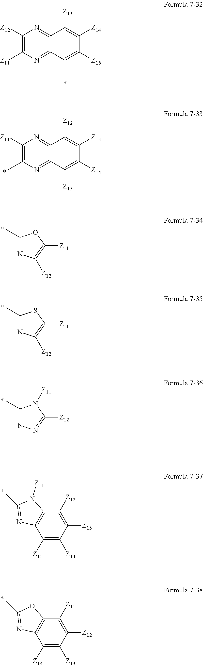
C1([Z12])=C([Z11])N=C2C(=N1)C([Z13])=C([Z14])C([Z15])=C2C.C1([Z11])=C(C)N=C2C(=N1)C([Z12])=C([Z13])C([Z14])=C2[Z15].C1(C)=NC([Z12])=C([Z11])O1.C1(C)=NC([Z12])=C([Z11])S1.C1(C)=NN=C([Z12])N1[Z11].C1([Z15])=C([Z14])C([Z13])=C([Z12])C2=C1N=C(C)N2[Z11].C1([Z14])=C([Z13])C([Z12])=C([Z11])C2=C1N=C(C)O2
